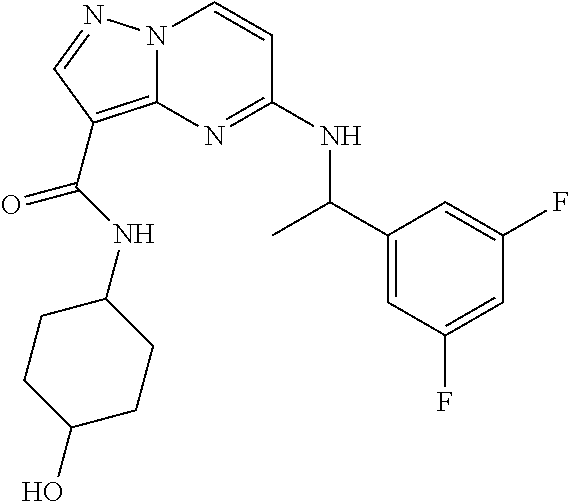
N(C1=NC2=C(C(=O)NC3CCC(O)CC3)C=NN2C=C1)C(C1=CC(F)=CC(F)=C1)C
